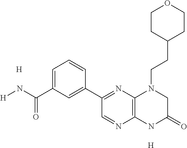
[H].C12=C(NC(=O)CN1CCC1CCOCC1)N=CC(C1=CC(C(=O)N[H])=CC=C1)=N2.[H]
